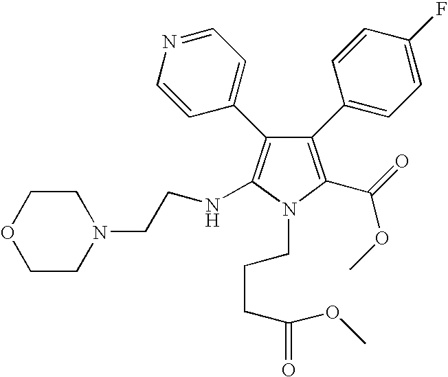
C1(C2=CC=C(F)C=C2)=C(C(=O)OC)N(CCCC(OC)=O)C(NCCN2CCOCC2)=C1C1=CC=NC=C1
